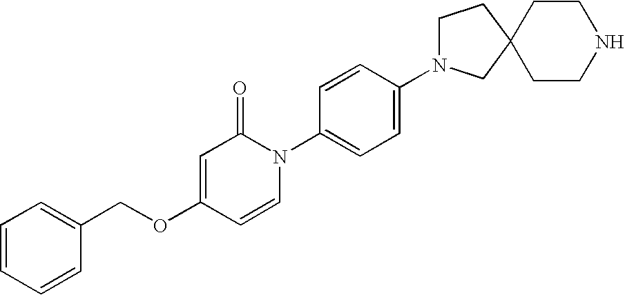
C1=CC=CC(COC2=CC(=O)N(C3=CC=C(N4CCC5(CCNCC5)C4)C=C3)C=C2)=C1
